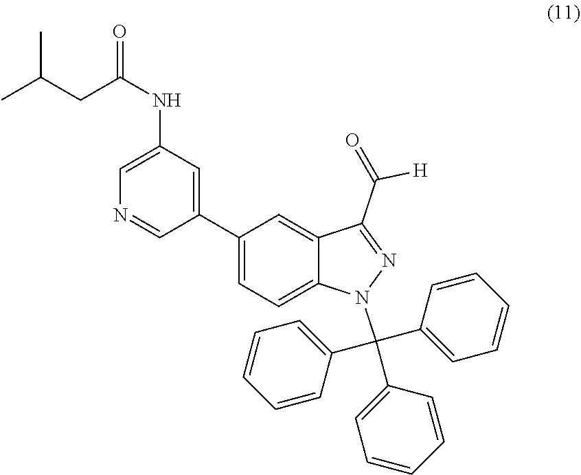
C1(C2=CC(NC(CC(C)C)=O)=CN=C2)=CC=C2C(=C1)C(C([H])=O)=NN2C(C1=CC=CC=C1)(C1=CC=CC=C1)C1=CC=CC=C1
